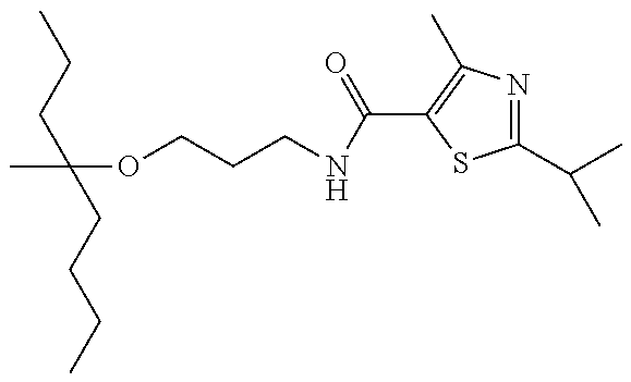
CC(OCCCNC(=O)C1=C(C)N=C(C(C)C)S1)(CCC)CCCC
